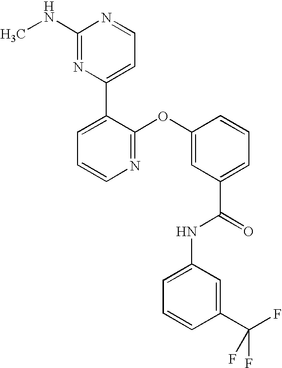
N1=C(OC2=CC(C(=O)NC3=CC=CC(C(F)(F)F)=C3)=CC=C2)C(C2=CC=NC(NC)=N2)=CC=C1
